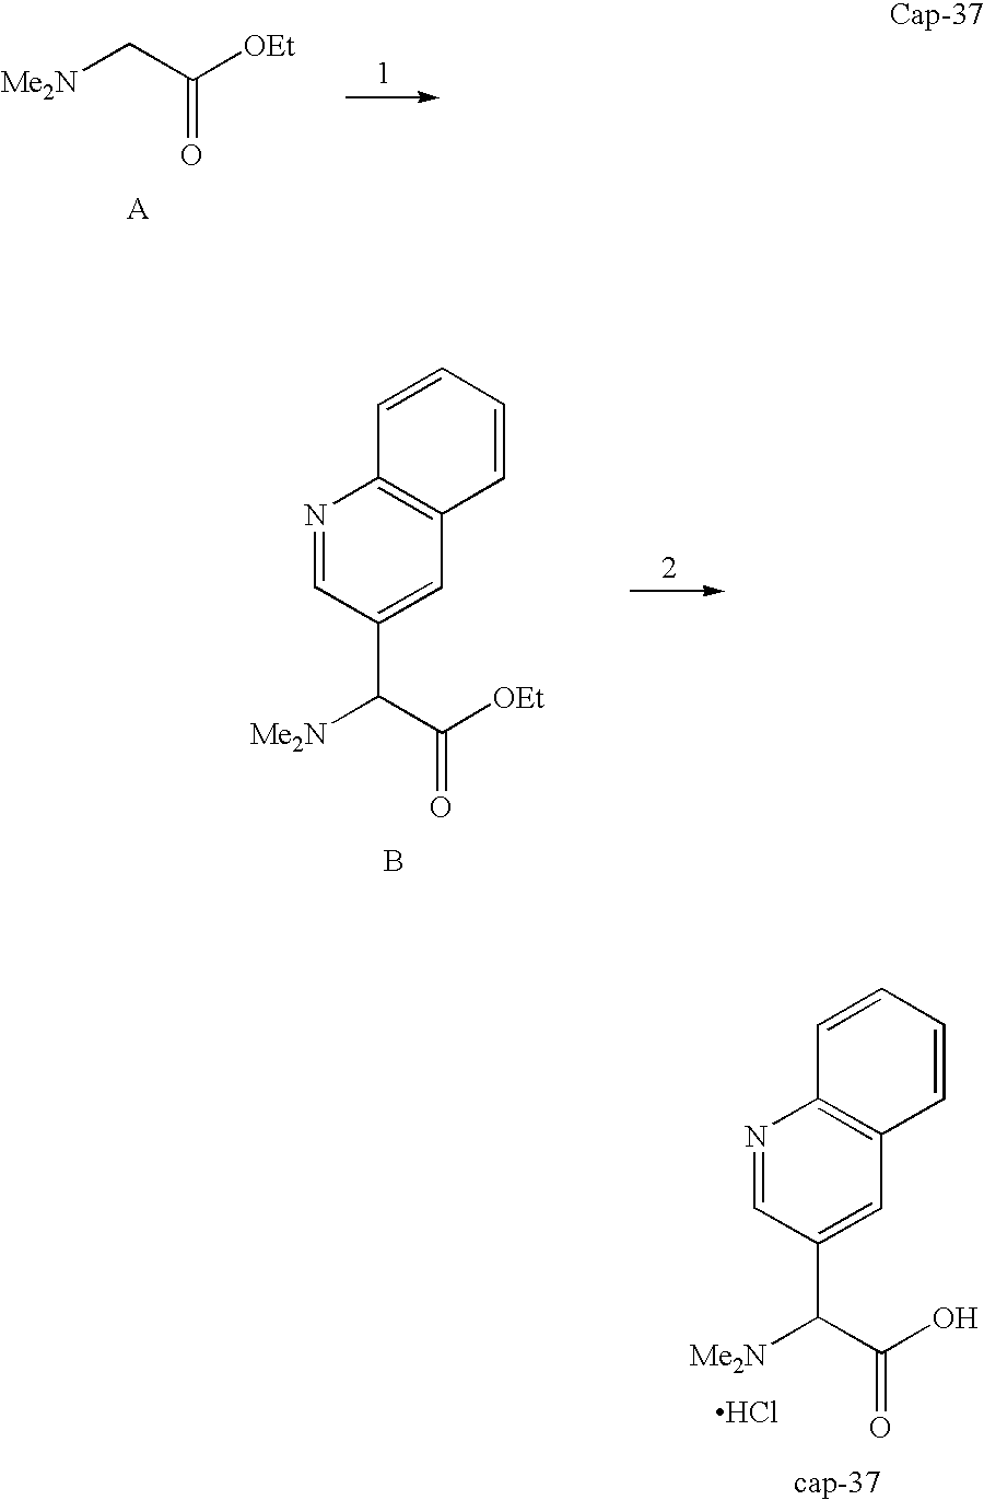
[Me2N]CC([OEt])=O.N1=CC(C(C([OEt])=O)[Me2N])=CC2=C1C=CC=C2.B.N1=CC(C(C(O)=O)[Me2N])=CC2=C1C=CC=C2.[cap-37].Cl
